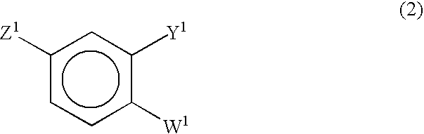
c1([Z1])ccc([W1])c([Y1])c1
